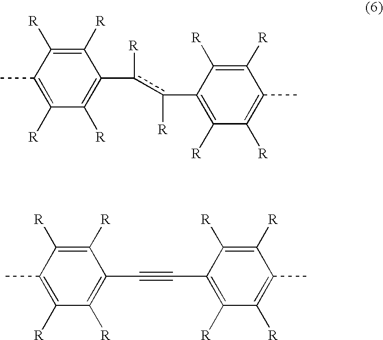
C1(C)=C([R])C([R])=C(c([R])c([R])C2=C([R])C([R])=C(C)C([R])=C2[R])C([R])=C1[R].C1(C)=C([R])C([R])=C(C#CC2=C([R])C([R])=C(C)C([R])=C2[R])C([R])=C1[R]
